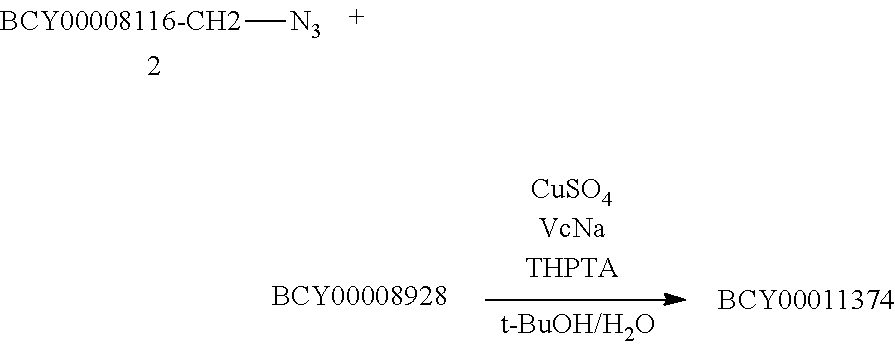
[BCY00008116-CH2][N3]
